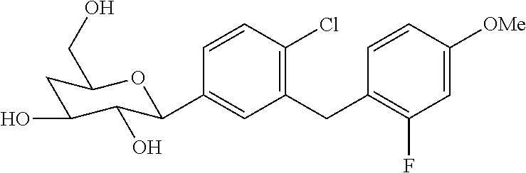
C1=CC(Cl)=C(CC2=C(F)C=C([OMe])C=C2)C=C1C1C(O)C(O)CC(CO)O1
